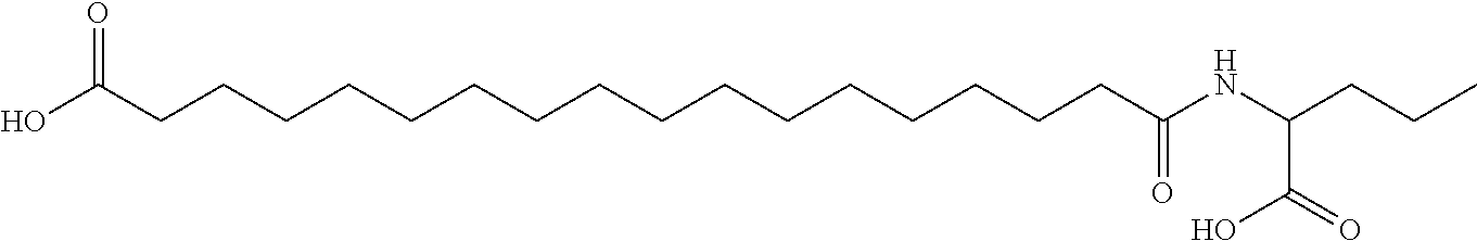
OC(CCCCCCCCCCCCCCCCC(NC(CCC)C(=O)O)=O)=O
